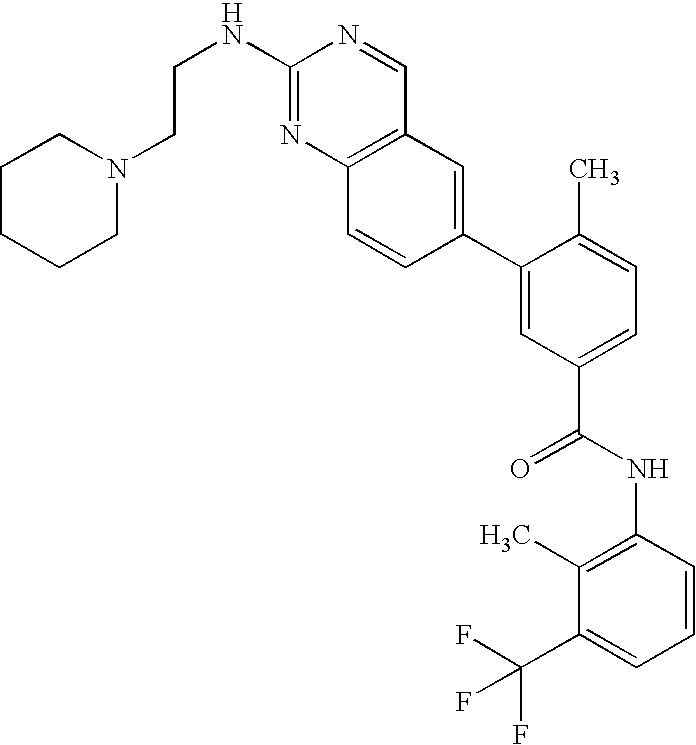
C(NC1=NC2=C(C=N1)C=C(C1=CC(C(NC3=C(C)C(C(F)(F)F)=CC=C3)=O)=CC=C1C)C=C2)CN1CCCCC1
